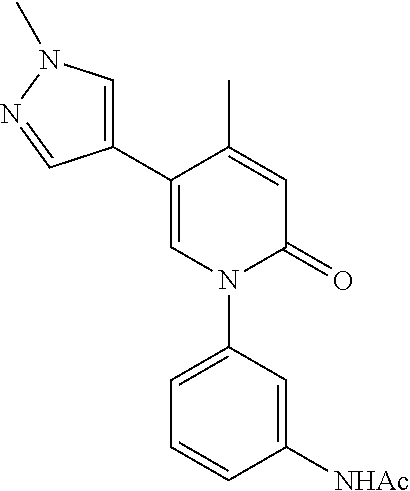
C1=C(C2=CN(C)N=C2)C(C)=CC(=O)N1C1=CC=CC([NHAc])=C1
